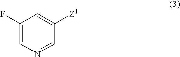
C1(F)=CN=CC([Z1])=C1
